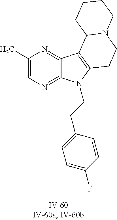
C1(C)=CN=C2C(=N1)C1=C(N2CCC2=CC=C(F)C=C2)CCN2C1CCCC2
